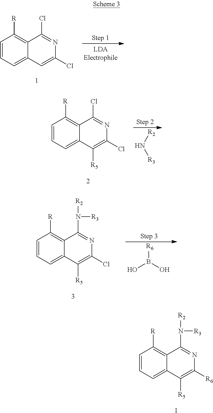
C1=CC=C2C(=C1[R])C(Cl)=NC(Cl)=C2.C1=CC=C2C(=C1[R])C(N([R2])[R3])=NC(Cl)=C2[R5].[R6]B(O)O.C1=CC=C2C(=C1[R])C(N([R2])[R3])=NC([R6])=C2[R5].I.N([R2])[R3].C1=CC=C2C(=C1[R])C(Cl)=NC(Cl)=C2[R5]
